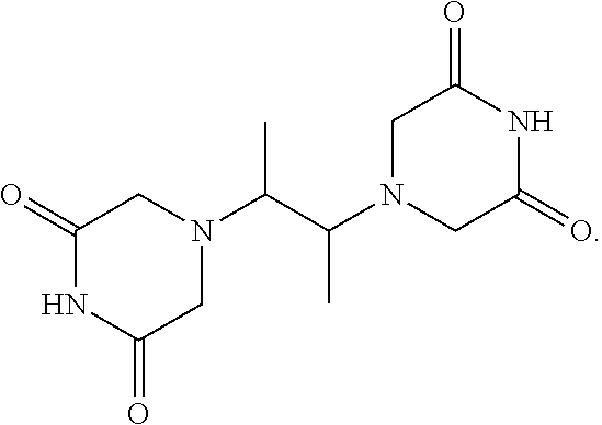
C1(=O)NC(=O)CN(C(C(N2CC(=O)NC(=O)C2)C)C)C1
